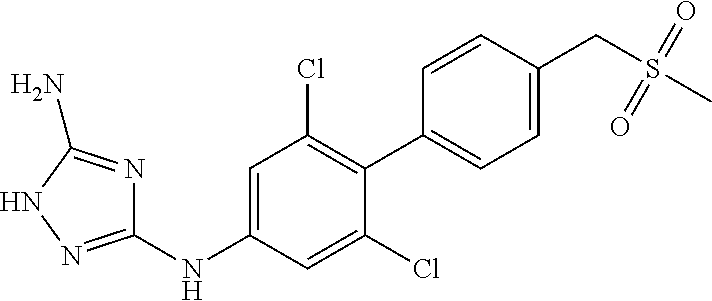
C1(NC2=CC(Cl)=C(C3=CC=C(CS(C)(=O)=O)C=C3)C(Cl)=C2)=NNC(N)=N1
